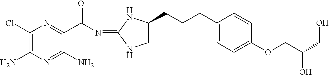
C1(Cl)=C(N)N=C(N)C(C(N=C2NCC(CCCC3=CC=C(OCC(CO)O)C=C3)N2)=O)=N1
